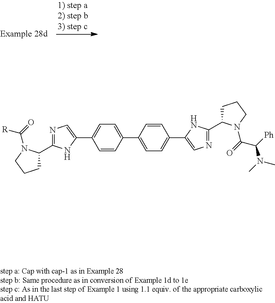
C1(C2=CC=C(C3=CC=C(C4=CN=C(C5CCCN5C(=O)C([Ph])N(C)C)N4)C=C3)C=C2)=CN=C(C2CCCN2C(=O)[R])N1
